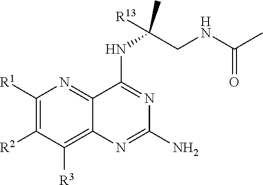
N(C1=NC(N)=NC2=C([R3])C([R2])=C([R1])N=C12)C(CNC(C)=O)([R13])C
